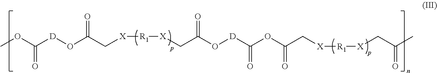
[D](OC(C[X][R1][X]CC(O[D]C(OC(C[X][R1][X]CC(C)=O)=O)=O)=O)=O)C(OC)=O
